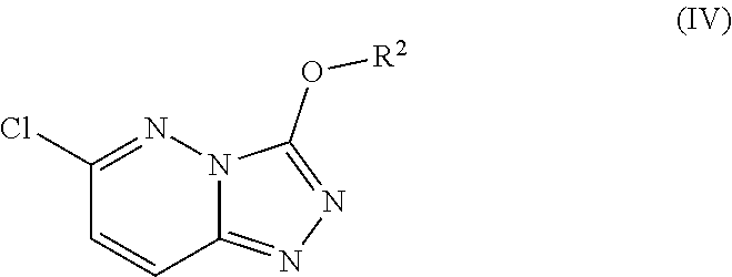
C1(Cl)=NN2C(=NN=C2O[R2])C=C1
